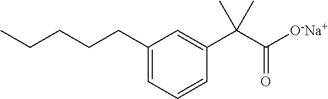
C1(CCCCC)=CC=CC(C(C([O-Na+])=O)(C)C)=C1
